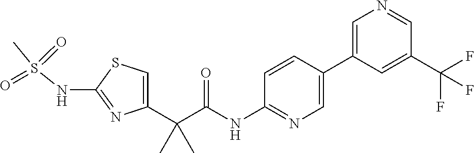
C1=C(C(C(NC2=NC=C(C3=CN=CC(C(F)(F)F)=C3)C=C2)=O)(C)C)N=C(NS(C)(=O)=O)S1
